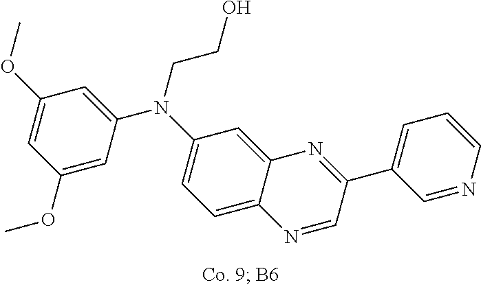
C1(OC)=CC(OC)=CC(N(C2=CC=C3C(=C2)N=C(C2=CC=CN=C2)C=N3)CCO)=C1
